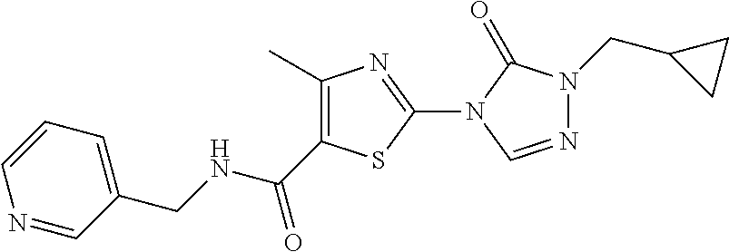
C1(C)=C(C(NCC2=CC=CN=C2)=O)SC(N2C=NN(CC3CC3)C2=O)=N1
